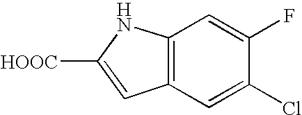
C12=C(C=C(Cl)C(F)=C1)C=C([HOOC])N2
